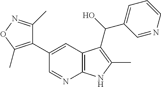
C1(C)=NOC(C)=C1C1=CC2=C(N=C1)NC(C)=C2C(O)C1=CC=CN=C1
